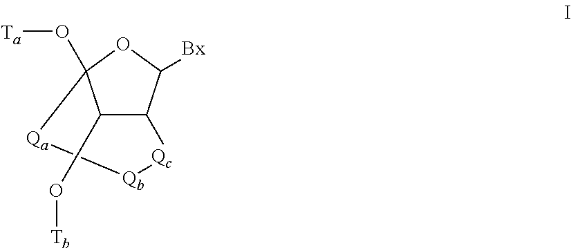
C1(O[Tb])C2C([Bx])OC1(O[Ta])[Qa][Qb][Qc]2
